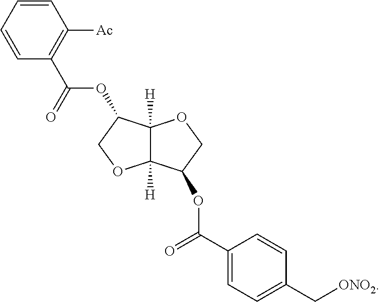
C1=CC=CC(C(=O)OC2C3([H])C([H])(OC2)C(OC(=O)C2=CC=C(C[ONO2])C=C2)CO3)=C1[Ac]
